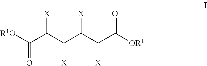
[R1O]C(C(C(C(C(C([OR1])=O)[X])[X])[X])[X])=O
